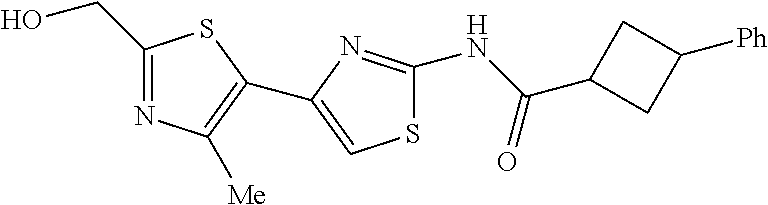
C1(CO)=NC([Me])=C(C2=CSC(NC(C3CC([Ph])C3)=O)=N2)S1
